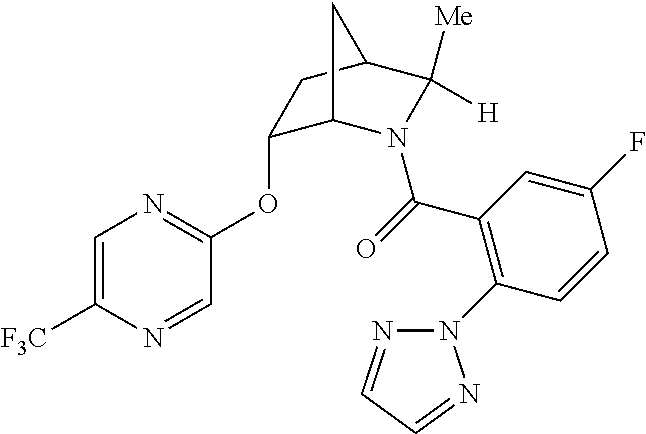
C1(OC2=NC=C([F3C])N=C2)C2N(C(=O)C3=C(N4N=CC=N4)C=CC(F)=C3)C([Me])([H])C(C1)C2
